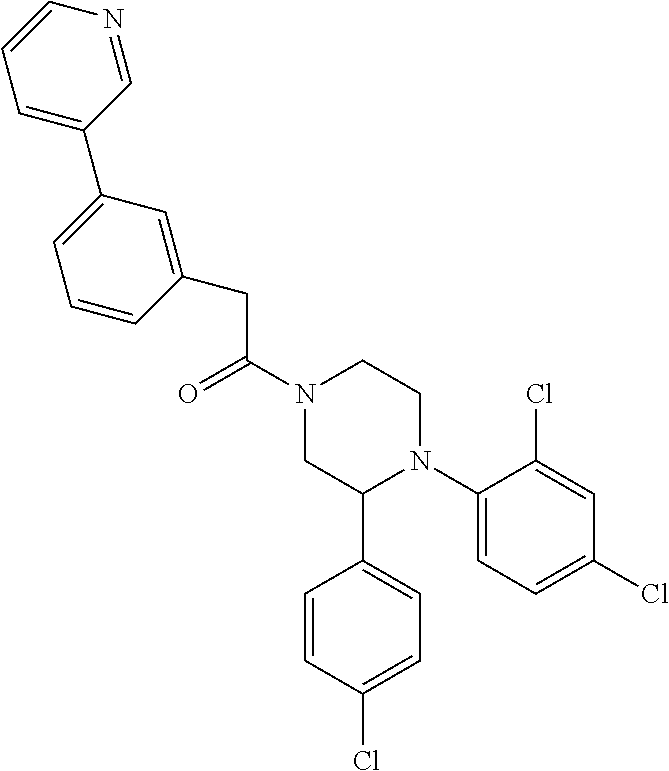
C(C(N1CC(C2=CC=C(Cl)C=C2)N(C2=CC=C(Cl)C=C2Cl)CC1)=O)C1=CC(C2=CC=CN=C2)=CC=C1
